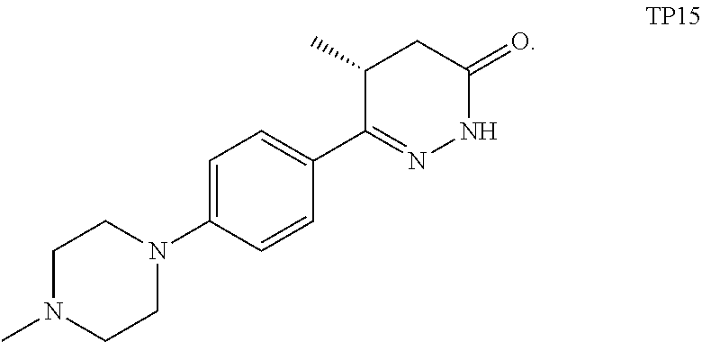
C1=C(N2CCN(C)CC2)C=CC(C2=NNC(=O)CC2C)=C1
